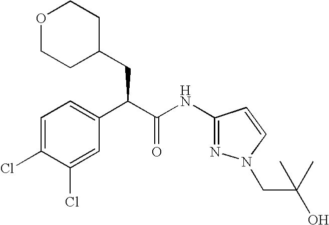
C1=C(Cl)C(Cl)=CC(C(C(NC2=NN(CC(O)(C)C)C=C2)=O)CC2CCOCC2)=C1
